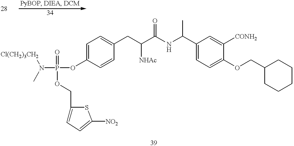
CN(P(OC1=CC=C(CC(C(NC(C2=CC=C(OCC3CCCCC3)C([CONH2])=C2)C)=O)[NHAc])C=C1)(=O)OCC1=CC=C([NO2])S1)[Cl(CH2)3CH2]
